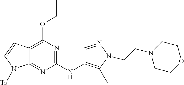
C(N1N=CC(NC2=NC(OCC)=C3C(=N2)N([Ts])C=C3)=C1C)CN1CCOCC1
